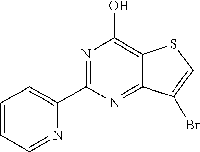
N1=C(C2=CC=CC=N2)N=C2C(=C1O)SC=C2Br
